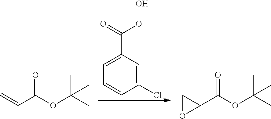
C1=C(C(=O)OO)C=C(Cl)C=C1.C=CC(OC(C)(C)C)=O.C1(C(OC(C)(C)C)=O)CO1
